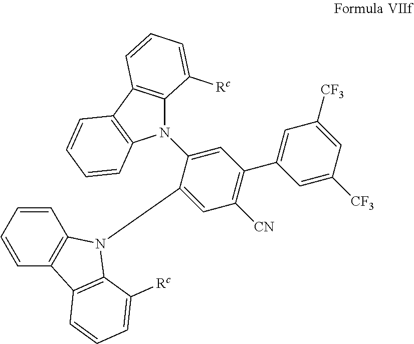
C1=CC=CC2=C1C1=C(N2C2=CC([CN])=C(C3=CC([CF3])=CC([CF3])=C3)C=C2N2C3=C(C4=C2C=CC=C4)C=CC=C3[Rc])C([Rc])=CC=C1
